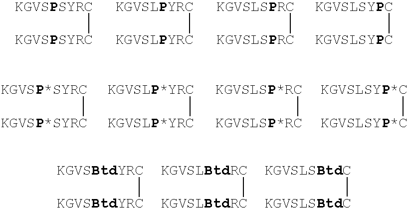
[KGVSPSYRC][KGVSPSYRC].[KGVSLPYRC][KGVSLPYRC].[KGVSLSPRC][KGVSLSPRC].[KGVSLSYPC][KGVSLSYPC].[KGVSP*SYRC][KGVSP*SYRC].[KGVSLP*YRC][KGVSLP*YRC].[KGVSLSP*RC][KGVSLSP*RC].[KGVSLSYP*C][KGVSLSYP*C].[KGVSBtdYRC][KGVSBtdYRC].[KGVSLBtdRC][KGVSLBtdRC].[KGVSLSBtdC][KGVSLSBtdC]
